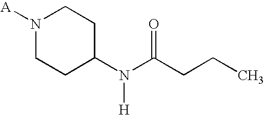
[A]N1CCC(N(C(CCC)=O)[H])CC1
